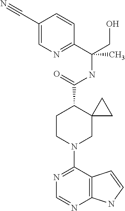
N1=C(N2CC3(C(C(=O)NC(C4=NC=C(C#N)C=C4)(CO)C)CC2)CC3)C2=C(N=C1)NC=C2
